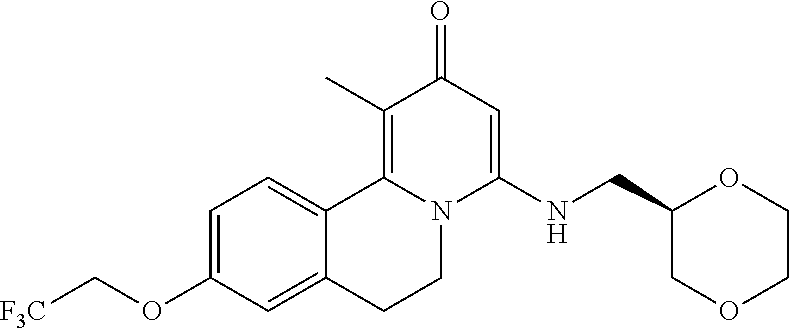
C1=C(OC[F3C])C=C2C(=C1)C1=C(C)C(=O)C=C(NCC3COCCO3)N1CC2
